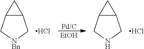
[EtOH].[Pd/C].C12C(CNC1)C2.C12C(C[NBn]C1)C2.Cl.Cl
